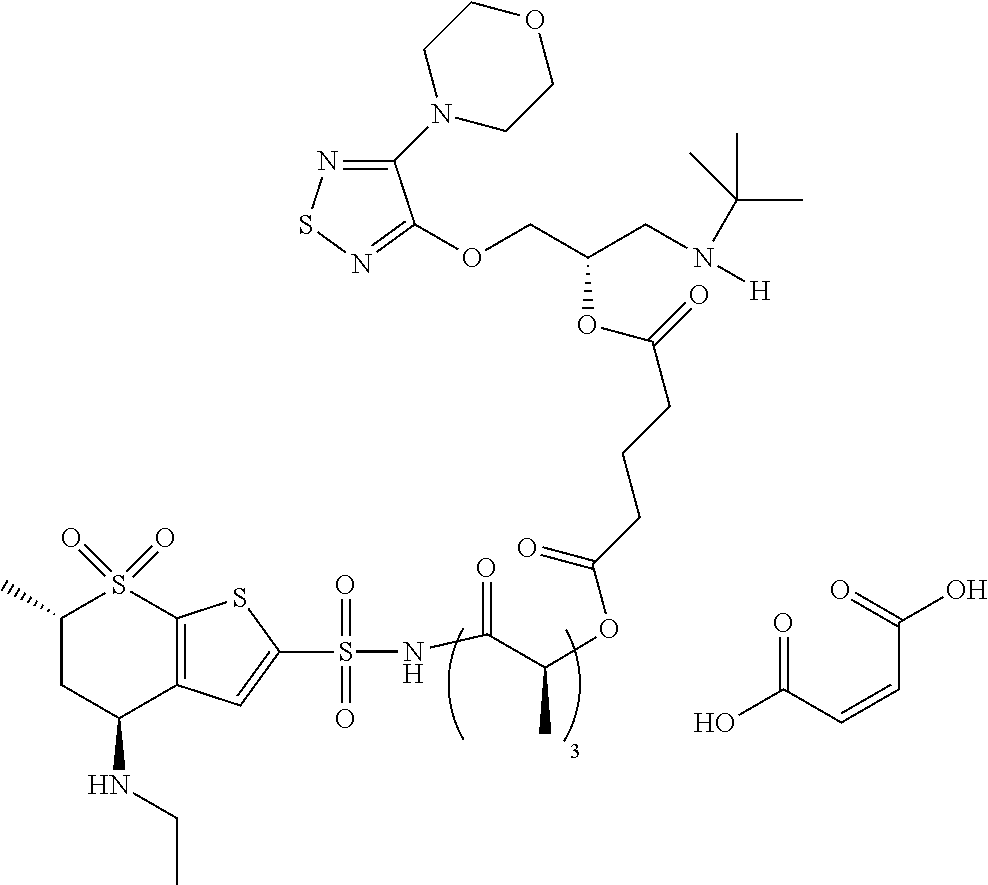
C1(C)CC(NCC)C2=C(S1(=O)=O)SC(S(=O)(=O)NC(=O)C(OC(CCCC(=O)OC(CN([H])C(C)(C)C)COC1=NSN=C1N1CCOCC1)=O)C)=C2.O=C(C=CC(=O)O)O
